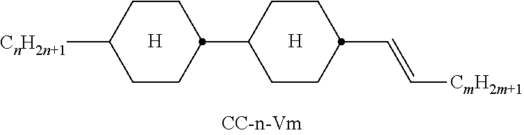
[H].[H].C1CC(C=C[CmH2m+1])CCC1C1CCC([CnH2n+1])CC1
